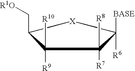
[R6]C1([BASE])C([R7])([R8])C([R9])([R10])C(C[R1O])[X]1
